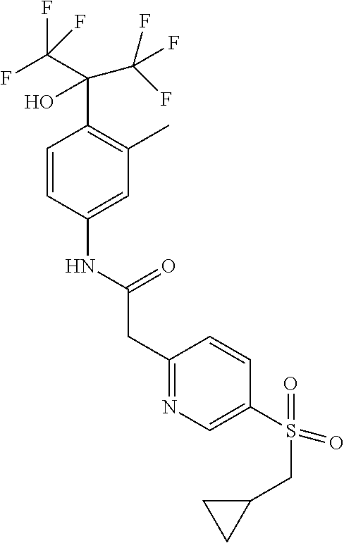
C1=CC(NC(CC2=NC=C(S(=O)(CC3CC3)=O)C=C2)=O)=CC(C)=C1C(C(F)(F)F)(O)C(F)(F)F
